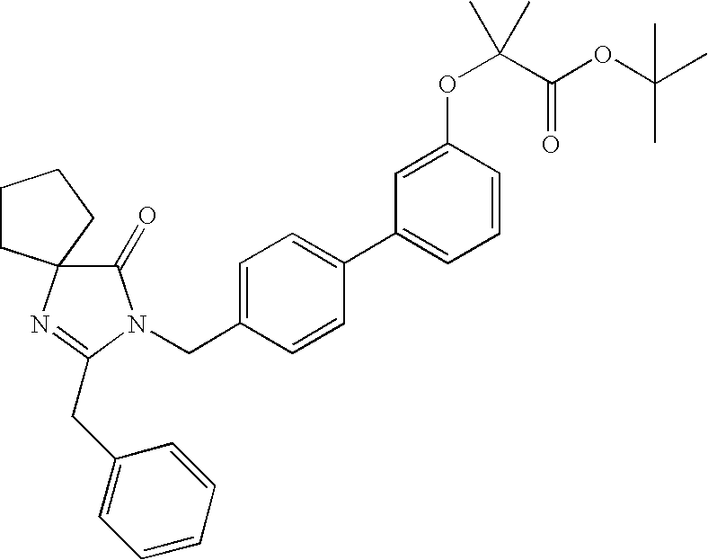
C1=C(CN2C(=O)C3(N=C2CC2=CC=CC=C2)CCCC3)C=CC(C2=CC=CC(OC(C(=O)OC(C)(C)C)(C)C)=C2)=C1
